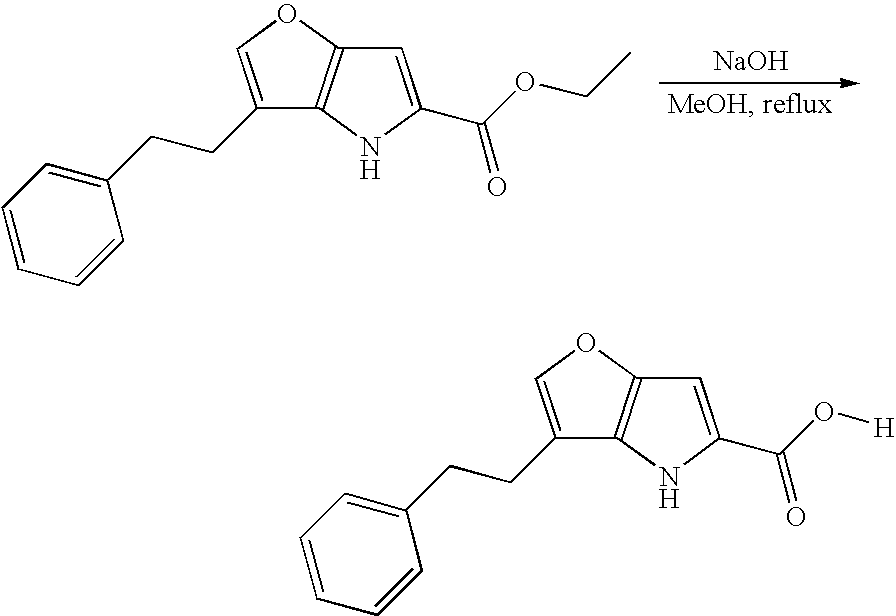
C12=C(OC=C1CCC1=CC=CC=C1)C=C(C(OCC)=O)N2.[NaOH].C12=C(OC=C1CCC1=CC=CC=C1)C=C(C(O[H])=O)N2
